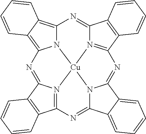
N12C3=C4C(=C1N=C1N5=C(N=C6N7C(=NC8=N(C(=N3)C3=C8C=CC=C3)[Cu]275)C2=CC=CC=C62)C2=C1C=CC=C2)C=CC=C4
